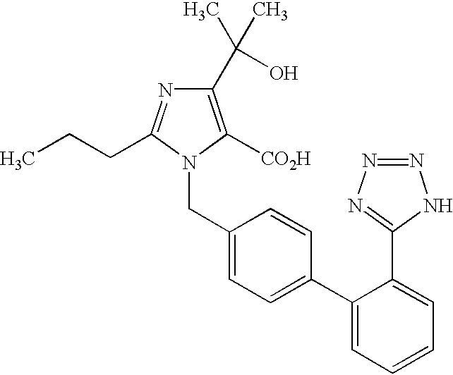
C1(CN2C(CCC)=NC(C(C)(C)O)=C2[CO2H])=CC=C(C2=CC=CC=C2C2=NN=NN2)C=C1
